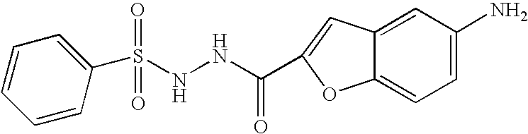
N(NC(=O)C1=CC2=CC(N)=CC=C2O1)S(C1=CC=CC=C1)(=O)=O
